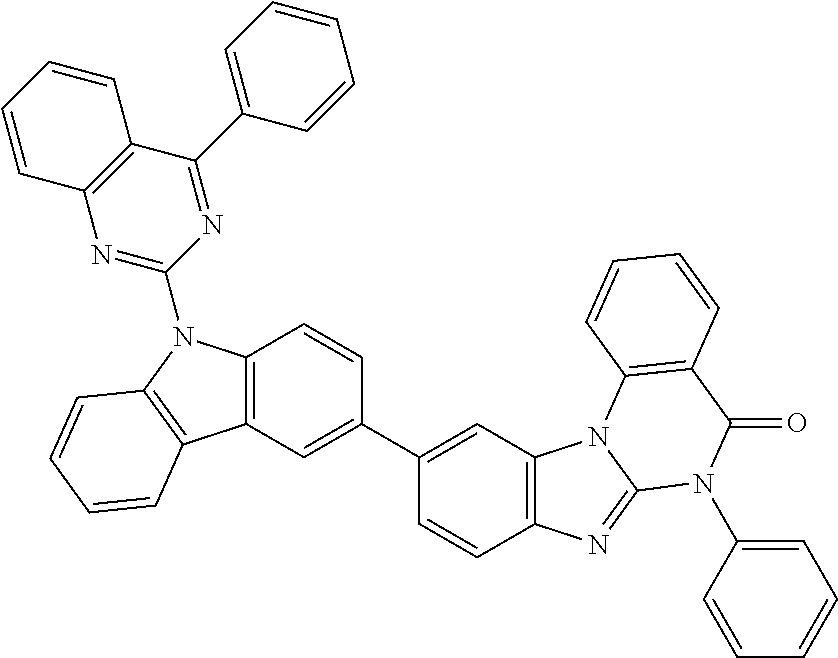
C1=CC=CC2=C1N=C(N1C3=C(C4=C1C=CC=C4)C=C(C1=CC4=C(C=C1)N=C1N4C4=C(C(=O)N1C1=CC=CC=C1)C=CC=C4)C=C3)N=C2C1=CC=CC=C1
